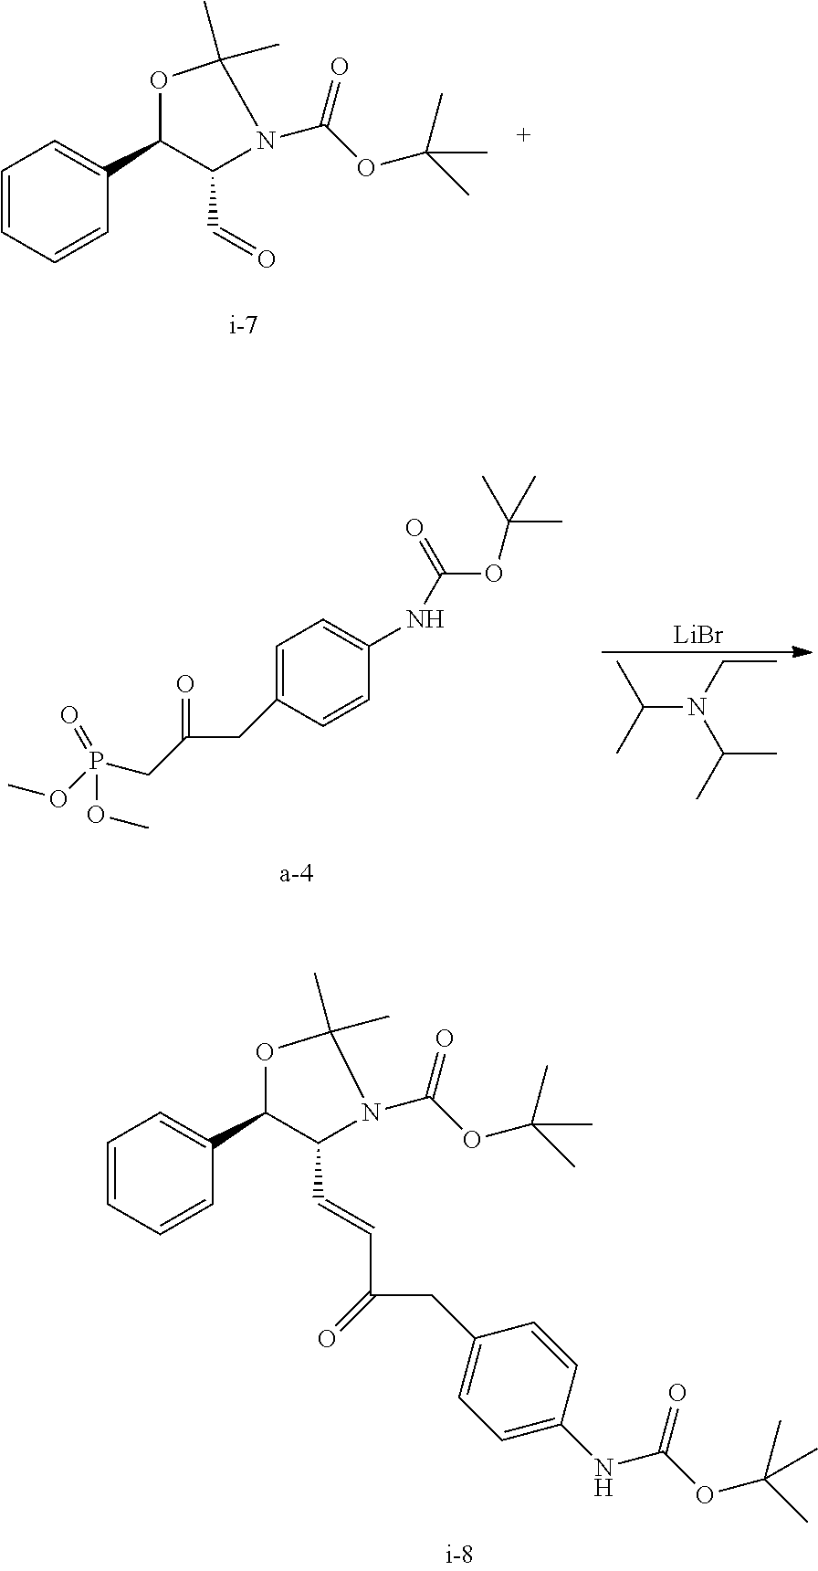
C1=CC=CC(C2C(C=O)N(C(OC(C)(C)C)=O)C(C)(C)O2)=C1.[i-7].C1=C(CC(CP(OC)(OC)=O)=O)C=CC(NC(OC(C)(C)C)=O)=C1.C(N(CC)C(C)C)(C)C.[LiBr].C1=CC=CC(C2C(C=CC(CC3=CC=C(NC(OC(C)(C)C)=O)C=C3)=O)N(C(OC(C)(C)C)=O)C(C)(C)O2)=C1
